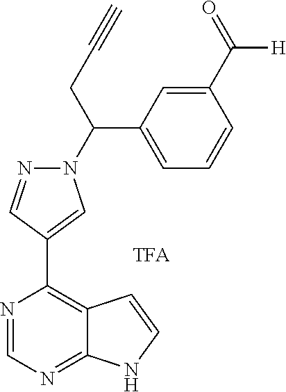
N1=CN=C2C(=C1C1=CN(C(CC#C)C3=CC=CC(C(=O)[H])=C3)N=C1)C=CN2
